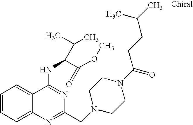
C1=CC=C2C(=C1)C(NC(C(OC)=O)C(C)C)=NC(CN1CCN(C(=O)CCC(C)C)CC1)=N2
